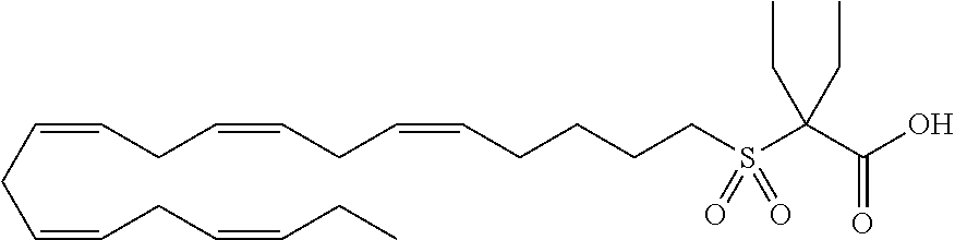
C(=CCC=CCC=CCC)CC=CCC=CCCCCS(C(C(O)=O)(CC)CC)(=O)=O
